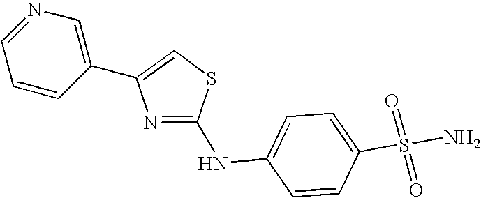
C1=CC(C2=CSC(NC3=CC=C(S(=O)(=O)N)C=C3)=N2)=CN=C1
